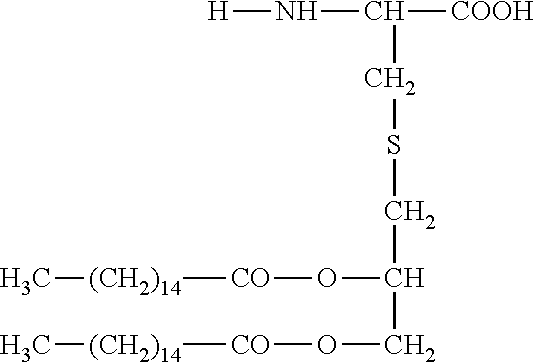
[H]NC([COOH])CSCC(O[CO][(CH2)14]C)CO[CO][(CH2)14]C
